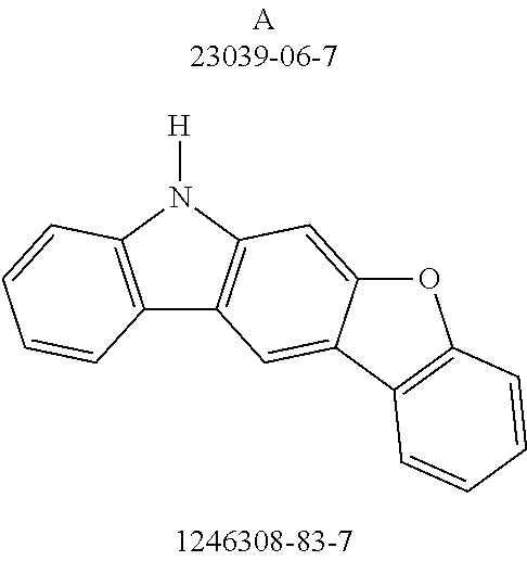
C12=C(N([H])C3=C1C=C1C(=C3)OC3=C1C=CC=C3)C=CC=C2
